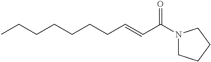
CCCCCCCC=CC(=O)N1CCCC1
